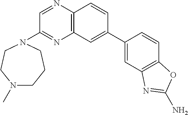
C12=C(C=C(C3=CC4=C(C=C3)OC(N)=N4)C=C1)N=C(N1CCCN(C)CC1)C=N2
